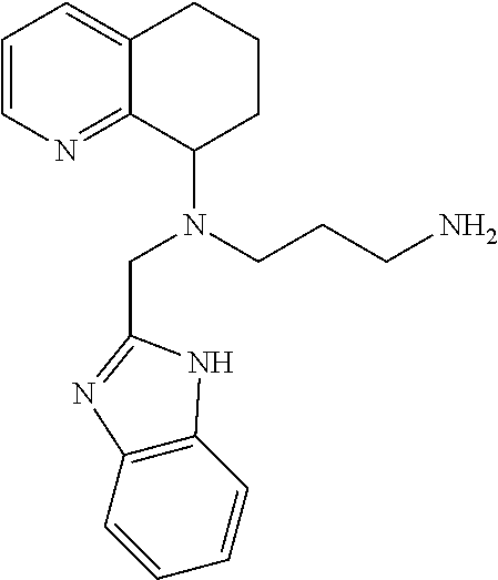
C1=CN=C2C(=C1)CCCC2N(CCCN)CC1=NC2=C(C=CC=C2)N1
